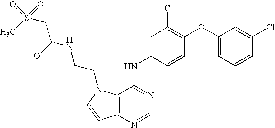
C12=C(N=CN=C1NC1=CC(Cl)=C(OC3=CC=CC(Cl)=C3)C=C1)C=CN2CCNC(CS(C)(=O)=O)=O
